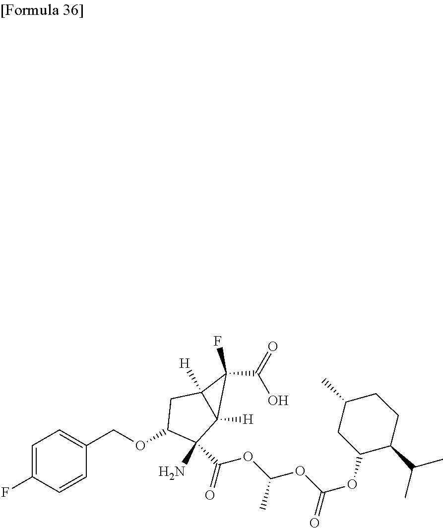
C1=C(F)C=CC(COC2C(N)(C(OC(OC(=O)OC3C(C(C)C)CCC(C)C3)C)=O)C3([H])C([H])(C2)C3(F)C(=O)O)=C1
